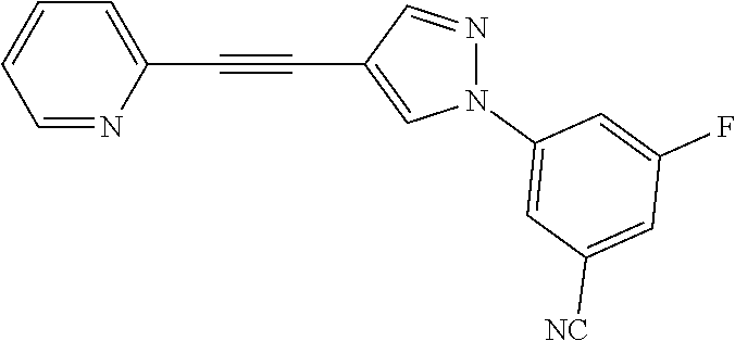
C1=NC(C#CC2=CN(C3=CC([NC])=CC(F)=C3)N=C2)=CC=C1
